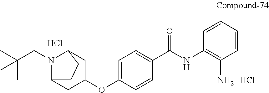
C1(OC2CC3N(CC(C)(C)C)C(C2)CC3)=CC=C(C(=O)NC2=C(N)C=CC=C2)C=C1.Cl.Cl
